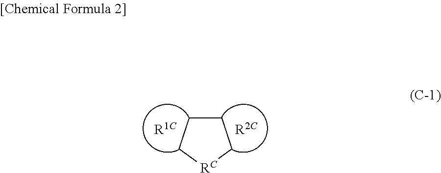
C1CC[RC]C1
